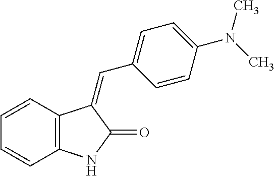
C12=C(C=CC=C1)C(=CC1=CC=C(N(C)C)C=C1)C(=O)N2
